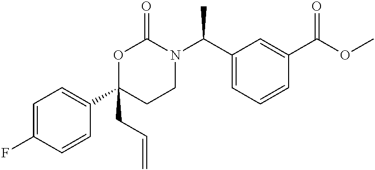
C1=C(F)C=CC(C2(CC=C)CCN(C(C3=CC=CC(C(OC)=O)=C3)C)C(=O)O2)=C1
